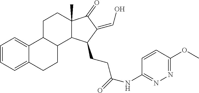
C1=CC=C2C(=C1)C1C(CC2)C2C(C)(CC1)C(=O)C(=CO)C2CCC(=O)NC1=NN=C(OC)C=C1
